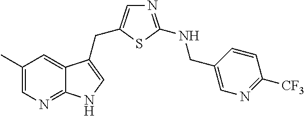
C1(C)=CN=C2C(=C1)C(CC1=CN=C(NCC3=CN=C([CF3])C=C3)S1)=CN2
